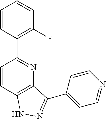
C1=CC(C2=NC3=C(C=C2)NN=C3C2=CC=NC=C2)=C(F)C=C1
